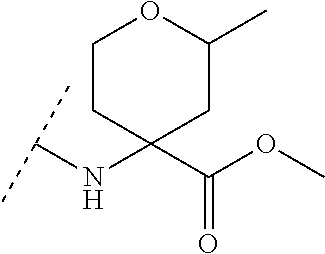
C(NC1(C(OC)=O)CC(C)OCC1)(C)C
